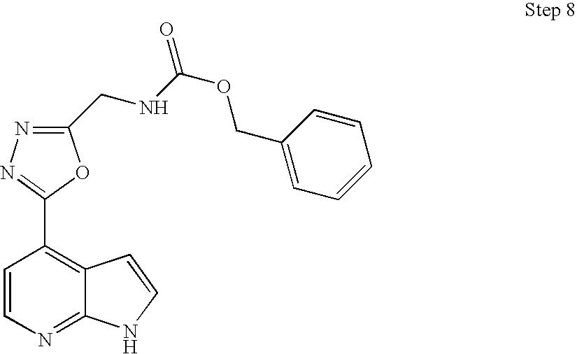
C1=CN=C2C(=C1C1=NN=C(CNC(OCC3=CC=CC=C3)=O)O1)C=CN2
